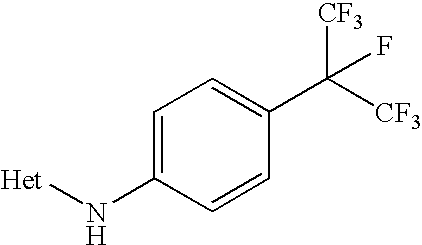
C1=C(N[Het])C=CC(C([CF3])([CF3])F)=C1
